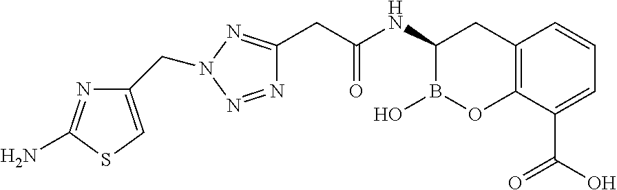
C12=C(C(C(O)=O)=CC=C1)OB(O)C(NC(CC1=NN(CC3=CSC(N)=N3)N=N1)=O)C2
